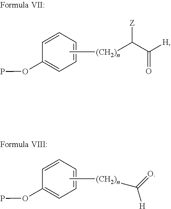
C1=CC=CC(OP)=C1.C[(CH2)n]C(C(=O)[H])[Z].C1=CC=CC(OP)=C1.C[(CH2)n]C(=O)[H]
